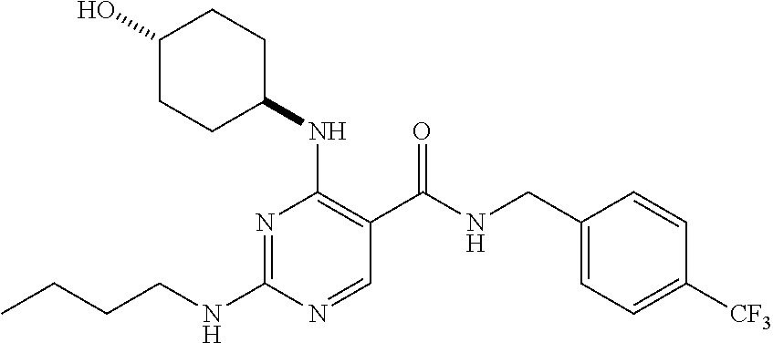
CCCCNC1=NC(NC2CCC(O)CC2)=C(C(NCC2=CC=C([CF3])C=C2)=O)C=N1
